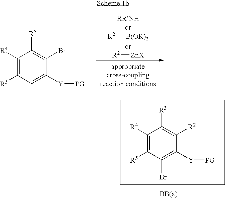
C1([R4])=C([R5])C=C([Y][PG])C(Br)=C1[R3].[R2][B(OR)2].[R2][ZnX].C1([R4])=C([R5])C(Br)=C([Y][PG])C([R2])=C1[R3]
